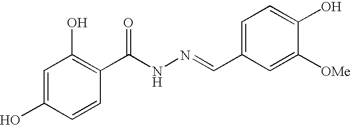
C1=C(O)C=CC(C(NN=CC2=CC=C(O)C([OMe])=C2)=O)=C1O
